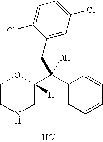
C1CNCC([H])(C(C2=CC=CC=C2)(CC2=CC(Cl)=CC=C2Cl)O)O1.Cl
